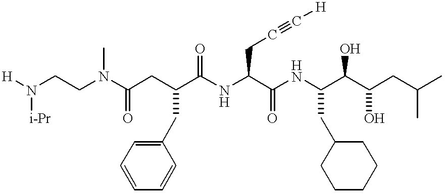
N(CCN(C(CC(C(NC(C(NC(C(C(CC(C)C)O)O)CC1CCCCC1)=O)CC#C[H])=O)CC1=CC=CC=C1)=O)C)([H])[i-Pr]
